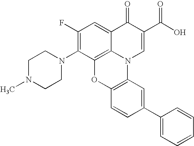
C1(F)=C(N2CCN(C)CC2)C2=C3C(=C1)C(=O)C(C(O)=O)=CN3C1=C(O2)C=CC(C2=CC=CC=C2)=C1
